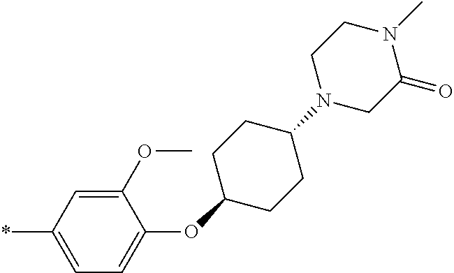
C1(OC)=CC(*)=CC=C1OC1CCC(N2CC(=O)N(C)CC2)CC1
